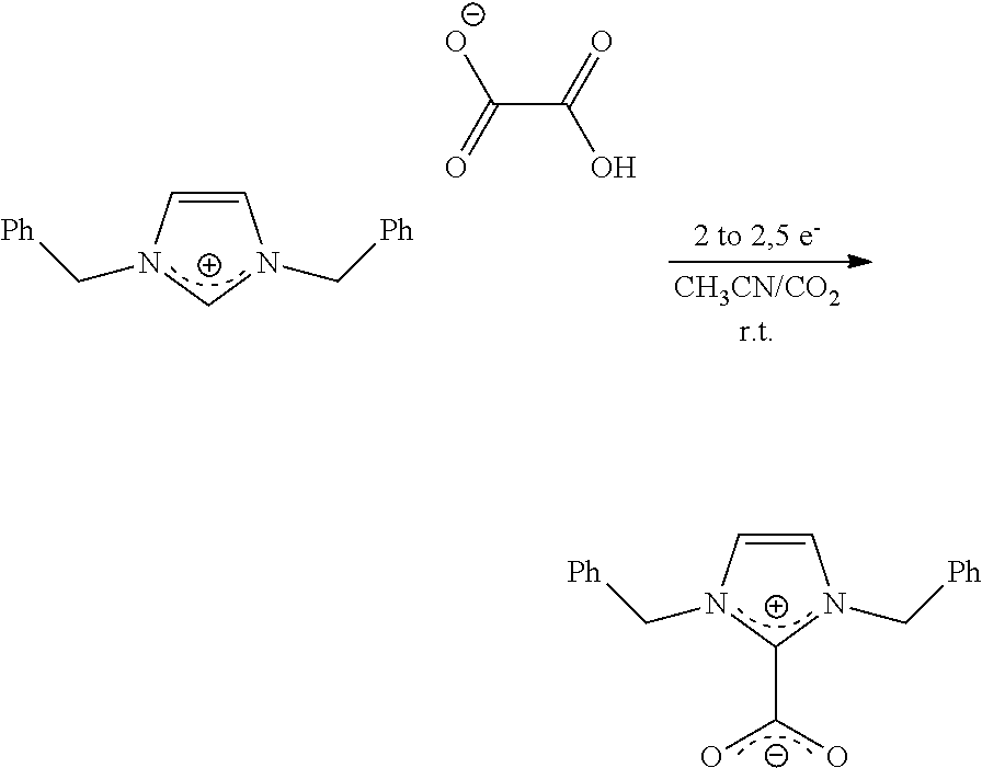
C1=CN(C[Ph])C([C-](O)O)N1C[Ph].C1=CN(C[Ph])CN1C[Ph].C(C(=O)O)(=O)[O-]
